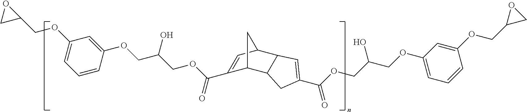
C1(C(OCC(COC2=CC(OCC3OC3)=CC=C2)O)=O)=CC2C3C(C1C2)CC(C(OCC(COC1=CC=CC(OCC2CO2)=C1)O)=O)=C3
